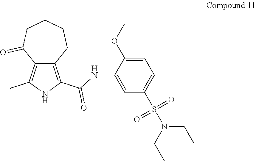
C12=C(C)NC(C(NC3=CC(S(=O)(=O)N(CC)CC)=CC=C3OC)=O)=C1CCCCC2=O
